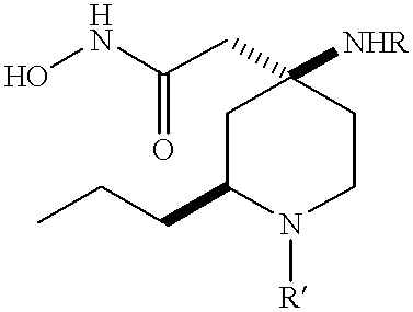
ONC(CC1([NHR])CC(CCC)N([R])CC1)=O
